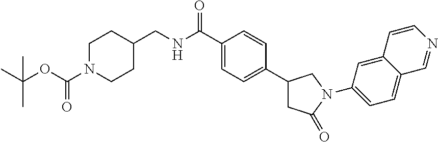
C1=C(C(NCC2CCN(C(OC(C)(C)C)=O)CC2)=O)C=CC(C2CC(=O)N(C3=CC=C4C(=C3)C=CN=C4)C2)=C1
